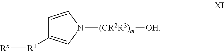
[Rx][R1]C1=CN([(CR2R3)m][OH])C=C1
